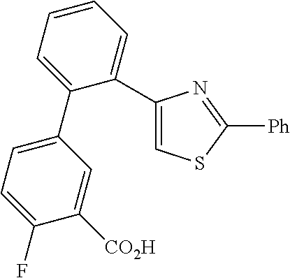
C1=C(C2=CC=C(F)C([CO2H])=C2)C(C2=CSC([Ph])=N2)=CC=C1
